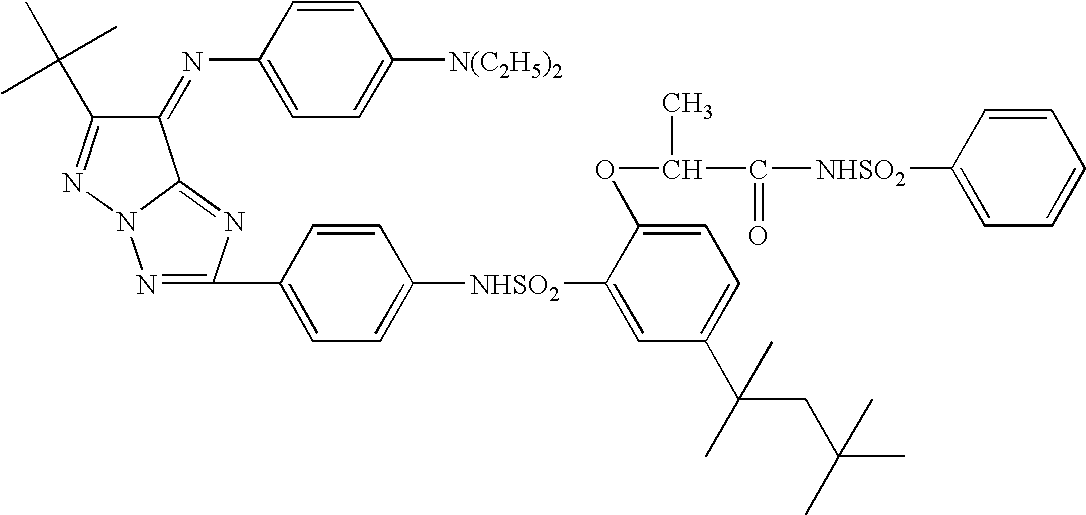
C1=CC(N=C2C(C(C)(C)C)=NN3C2=NC(C2=CC=C([NHSO2]C4=CC(C(CC(C)(C)C)(C)C)=CC=C4OC(C(=O)[NHSO2]C4=CC=CC=C4)C)C=C2)=N3)=CC=C1[N(C2H5)2]
